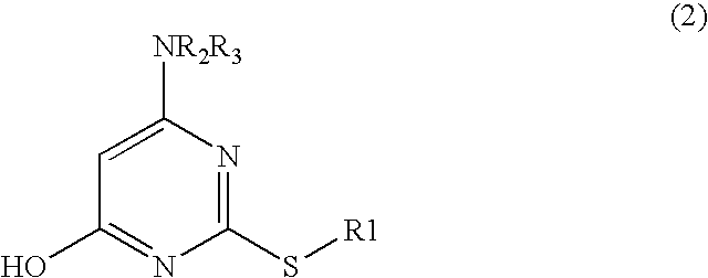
C1=C([NR2R3])N=C(S[R1])N=C1O
